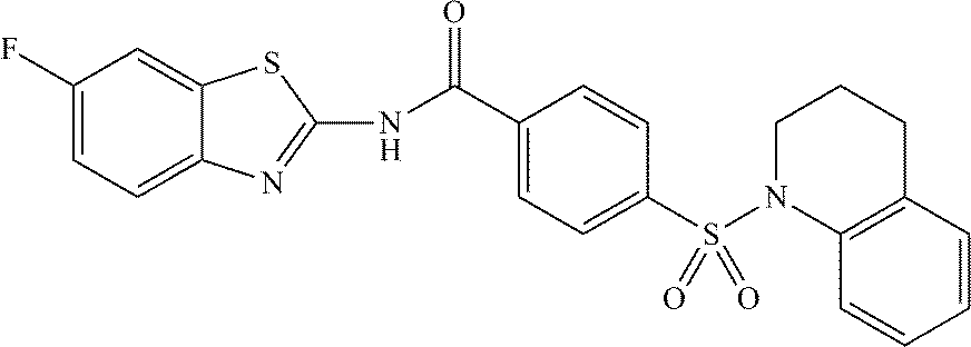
C1=CC(C(NC2=NC3=CC=C(F)C=C3S2)=O)=CC=C1S(N1CCCC2=C1C=CC=C2)(=O)=O
